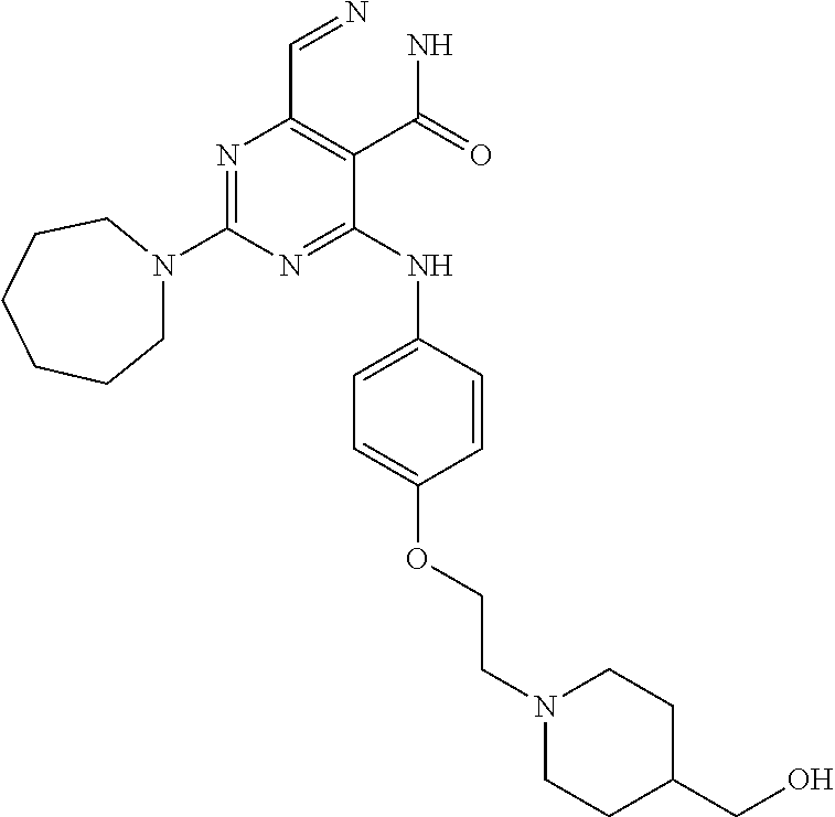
N1=C(N2CCCCCC2)N=C(NC2=CC=C(OCCN3CCC(CO)CC3)C=C2)C(C(N)=O)=C1C=N
